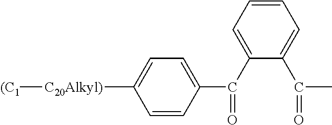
C1=CC(C(C2=CC=CC=C2C(C)=O)=O)=CC=C1[C20Alkyl)][(C1]
